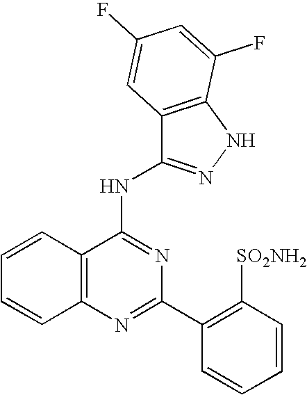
C12=C(N=C(C3=C([SO2NH2])C=CC=C3)N=C1NC1=NNC3=C1C=C(F)C=C3F)C=CC=C2
